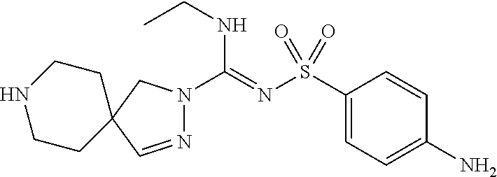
N1=CC2(CN1C(=NS(C1=CC=C(N)C=C1)(=O)=O)NCC)CCNCC2
